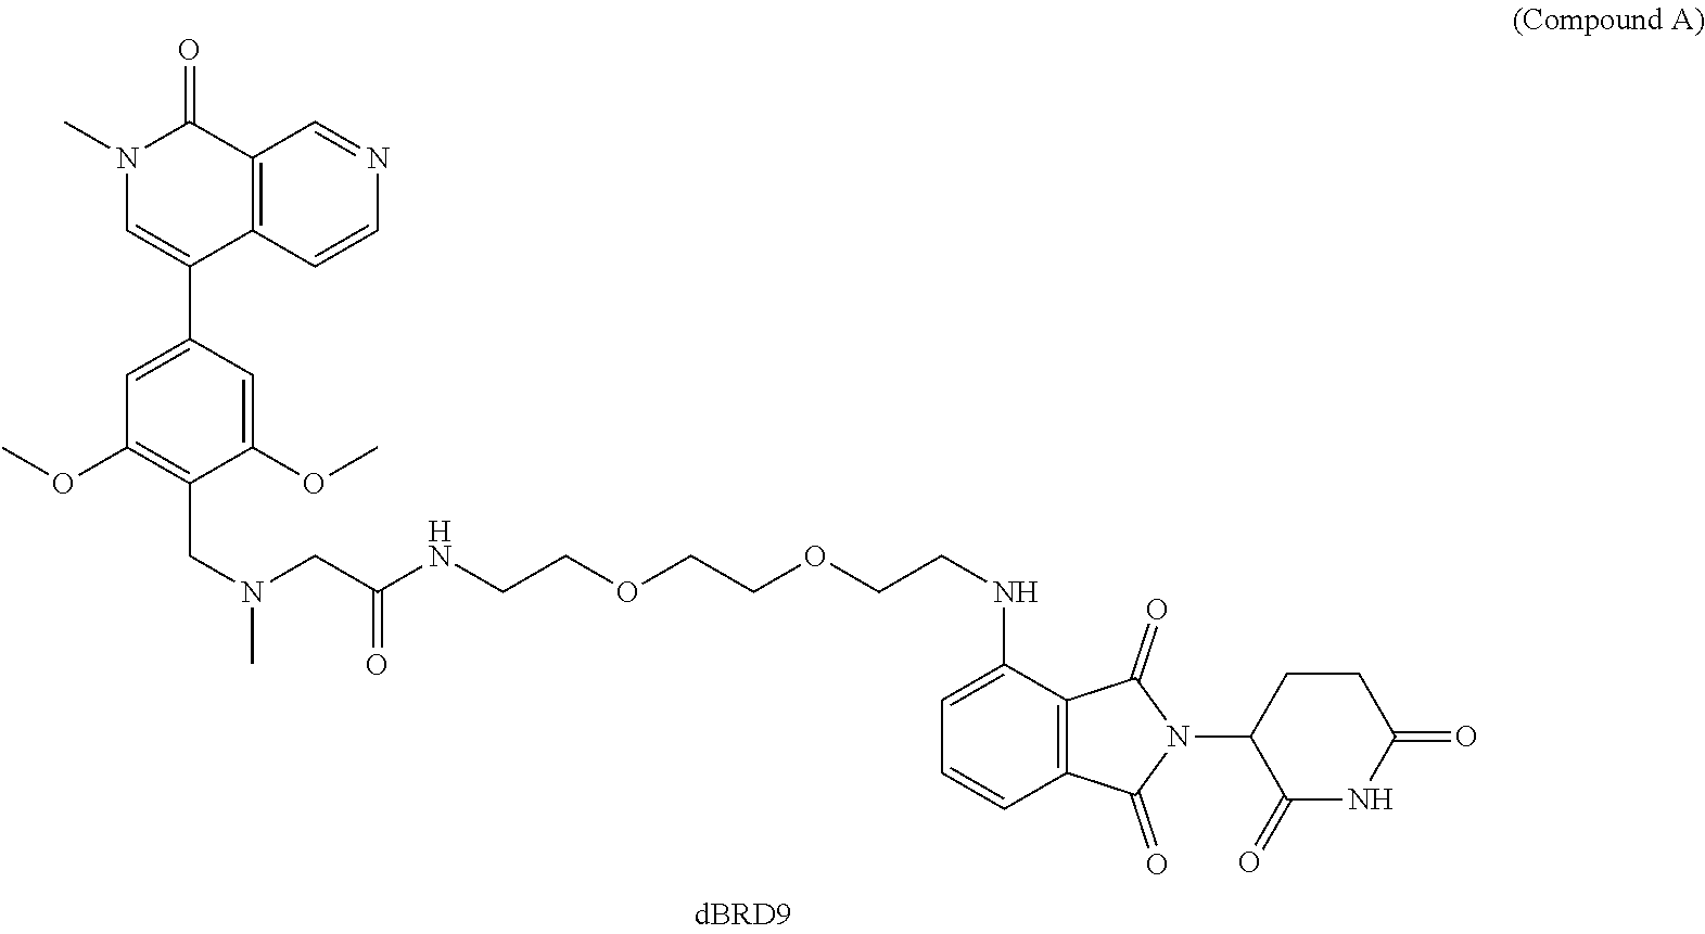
CN(CC1=C(OC)C=C(C2=CN(C)C(=O)C3=C2C=CN=C3)C=C1OC)CC(NCCOCCOCCNC1=CC=CC2=C1C(=O)N(C1C(=O)NC(=O)CC1)C2=O)=O
